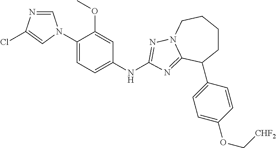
C1=NC(Cl)=CN1C1=CC=C(NC2=NN3CCCCC(C4=CC=C(OC[CHF2])C=C4)C3=N2)C=C1OC
